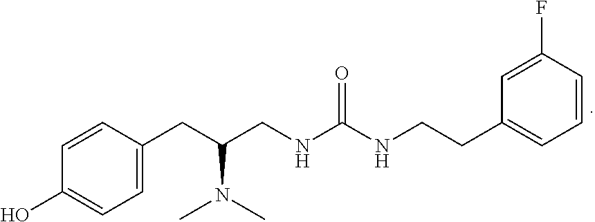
C1=C(CC(CNC(NCCC2=CC=CC(F)=C2)=O)N(C)C)C=CC(O)=C1
